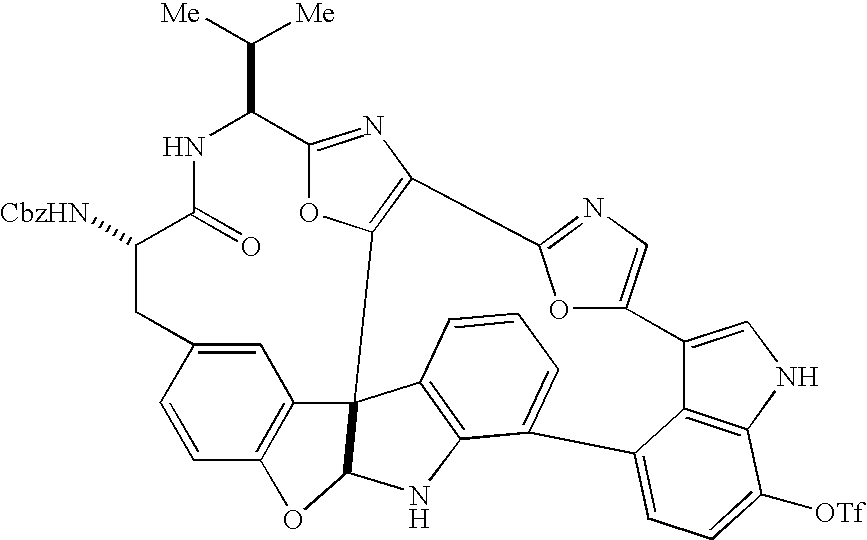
C(C1C2=NC3=C(O2)C24C5=C(C=CC(=C5)CC([CbzHN])C(=O)N1)OC2NC1=C4C=CC=C1C1=CC=C([OTf])C2=C1C(=CN2)C1=CN=C3O1)([Me])[Me]
